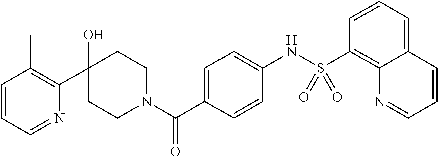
C1=CC=NC(C2(O)CCN(C(C3=CC=C(NS(C4=C5C(=CC=C4)C=CC=N5)(=O)=O)C=C3)=O)CC2)=C1C
